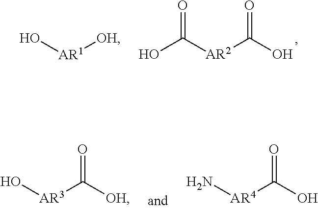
O[AR1][OH].C([AR2]C(O)=O)(O)=O.O[AR3]C([OH])=O.N[AR4]C(O)=O
